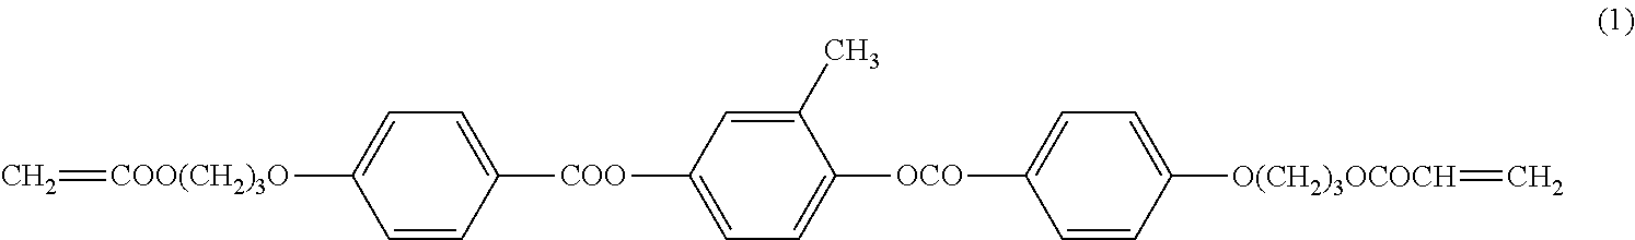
C=[COO(CH2)3O]C1=CC=C([COO]C2=CC=C([OCO]C3=CC=C([O(CH2)3OCOCH]=C)C=C3)C(C)=C2)C=C1
